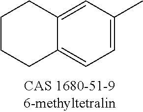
C1CCC2=CC=C(C)C=C2C1
